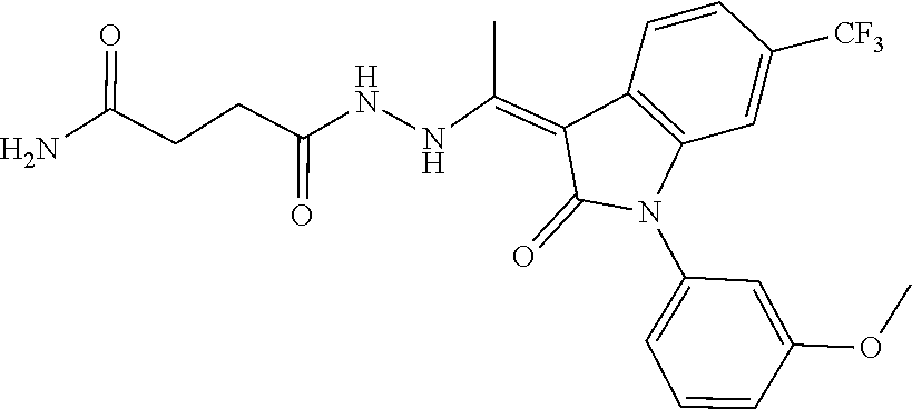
C1=C(OC)C=CC=C1N1C2=C(C=CC([CF3])=C2)C(=C(C)NNC(=O)CCC(N)=O)C1=O
